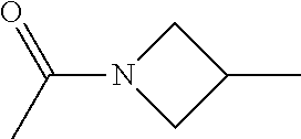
CC(=O)N1CC(C)C1
